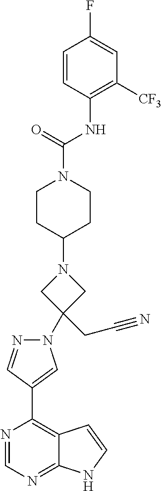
N1=CN=C2C(=C1C1=CN(C3(CC#N)CN(C4CCN(C(NC5=C([CF3])C=C(F)C=C5)=O)CC4)C3)N=C1)C=CN2
